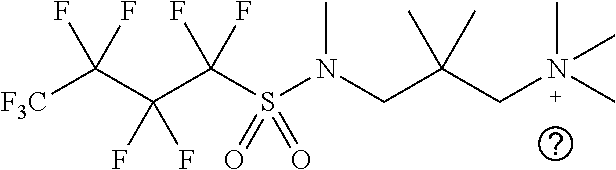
[F3C]C(C(C(S(N(CC(CN(C)(C)C)(C)C)C)(=O)=O)(F)F)(F)F)(F)F
